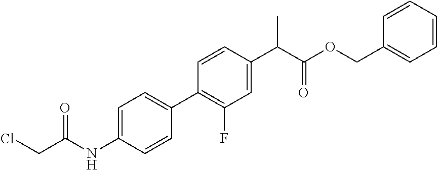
C1=CC=CC(COC(C(C2=CC(F)=C(C3=CC=C(NC(CCl)=O)C=C3)C=C2)C)=O)=C1
